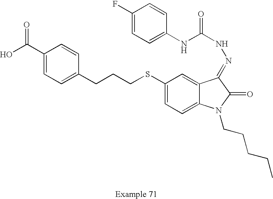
C1(C(O)=O)=CC=C(CCCSC2=CC=C3C(=C2)C(=NNC(=O)NC2=CC=C(F)C=C2)C(=O)N3CCCCC)C=C1
